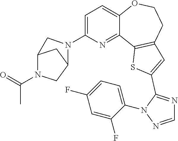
C1=C(N2C3CN(C(=O)C)C(C3)C2)N=C2C(=C1)OCCC1=C2SC(C2=NC=NN2C2=CC=C(F)C=C2F)=C1
